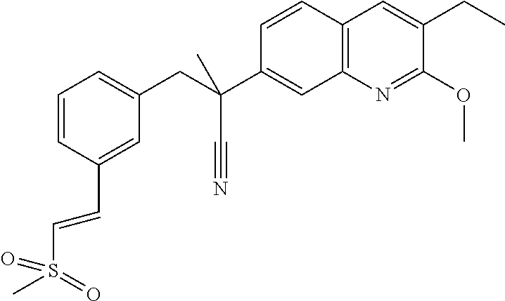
C1=CC2=C(C=C1C(CC1=CC=CC(C=CS(=O)(C)=O)=C1)(C#N)C)N=C(OC)C(CC)=C2
